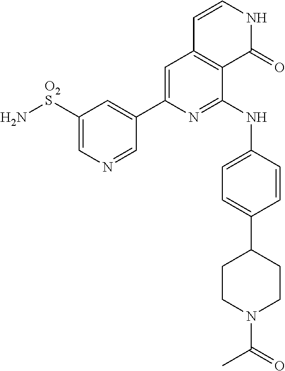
C1([O2S]N)=CN=CC(C2=CC3=C(C(NC4=CC=C(C5CCN(C(=O)C)CC5)C=C4)=N2)C(=O)NC=C3)=C1
